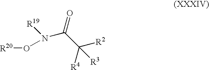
N(C(C([R2])([R4])[R3])=O)([R19])O[R20]
